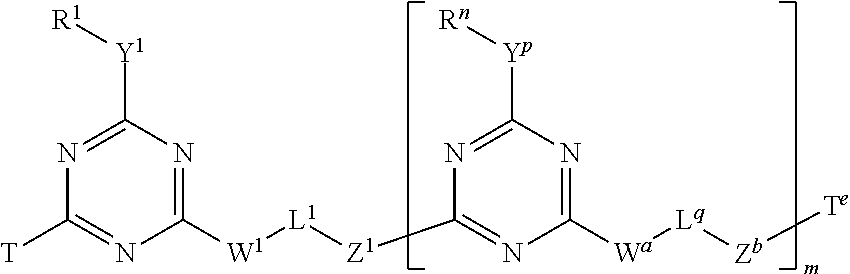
C1([W1][L1][Z1]C2=NC([Wa][Lq][Zb][Te])=NC([Yp][Rn])=N2)=NC([Y1][R1])=NC([T])=N1
